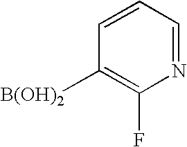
N1=CC=CC([B(OH)2])=C1F
